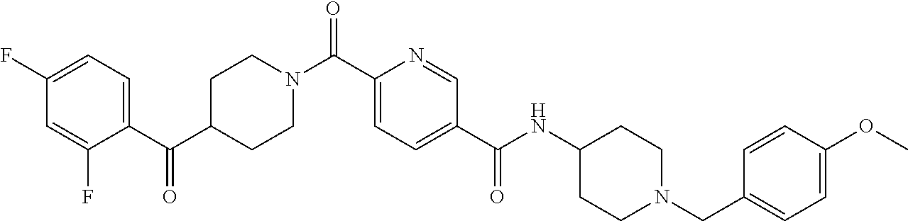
C1C(C(C2=CC=C(F)C=C2F)=O)CCN(C(C2=CC=C(C(NC3CCN(CC4=CC=C(OC)C=C4)CC3)=O)C=N2)=O)C1
